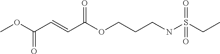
COC(C=CC(OCCCNS(CC)(=O)=O)=O)=O
